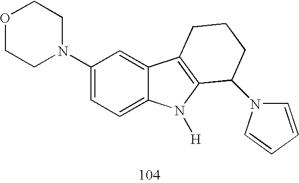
C1(N2CCOCC2)=CC=C2C(=C1)C1=C(N2[H])C(N2C=CC=C2)CCC1
